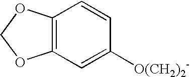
C12=C(C=C([O(CH2)2-])C=C1)OCO2
